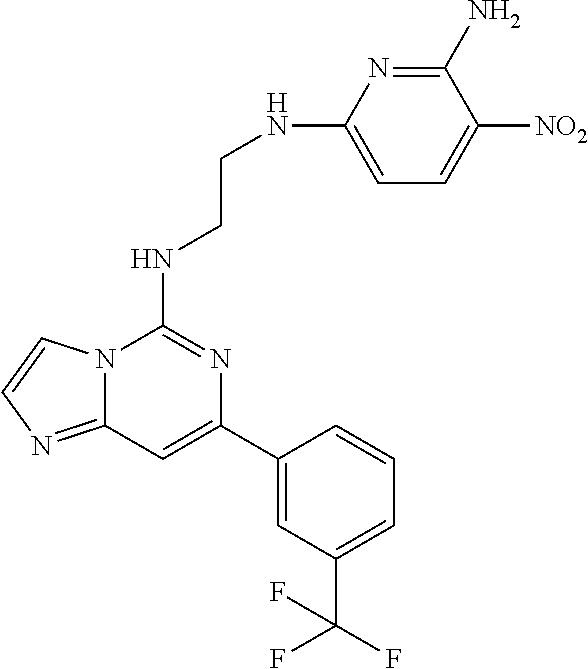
C12=NC=CN1C(NCCNC1=CC=C([NO2])C(N)=N1)=NC(C1=CC(C(F)(F)F)=CC=C1)=C2
